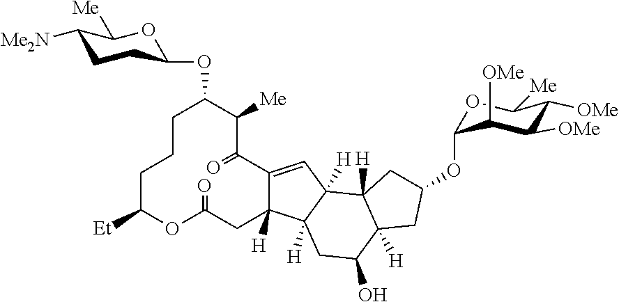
C1CCC([Et])OC(=O)CC2([H])C(=CC3([H])C4([H])C([H])(CC(OC5OC([Me])C([OMe])C([OMe])C5[OMe])C4)C(O)CC23[H])C(=O)C([Me])C1OC1CCC([Me2N])C([Me])O1
